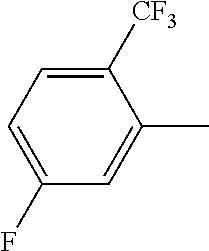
C1(F)=CC=C([CF3])C(C)=C1
